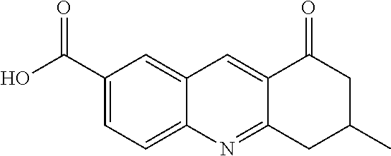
C1(C(O)=O)=CC=C2C(=C1)C=C1C(=N2)CC(C)CC1=O
